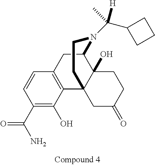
C1(C(N)=O)=C(O)C2=C(C=C1)CC1C3(O)C2(CC(=O)CC3)CCN1C(C1CCC1)(C)[H]
